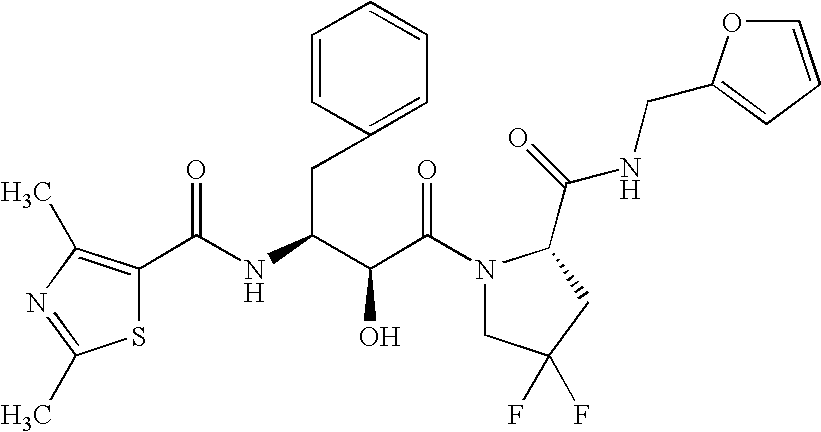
C(C(N1CC(F)(F)CC1C(NCC1=CC=CO1)=O)=O)(O)C(CC1=CC=CC=C1)NC(=O)C1=C(C)N=C(C)S1
